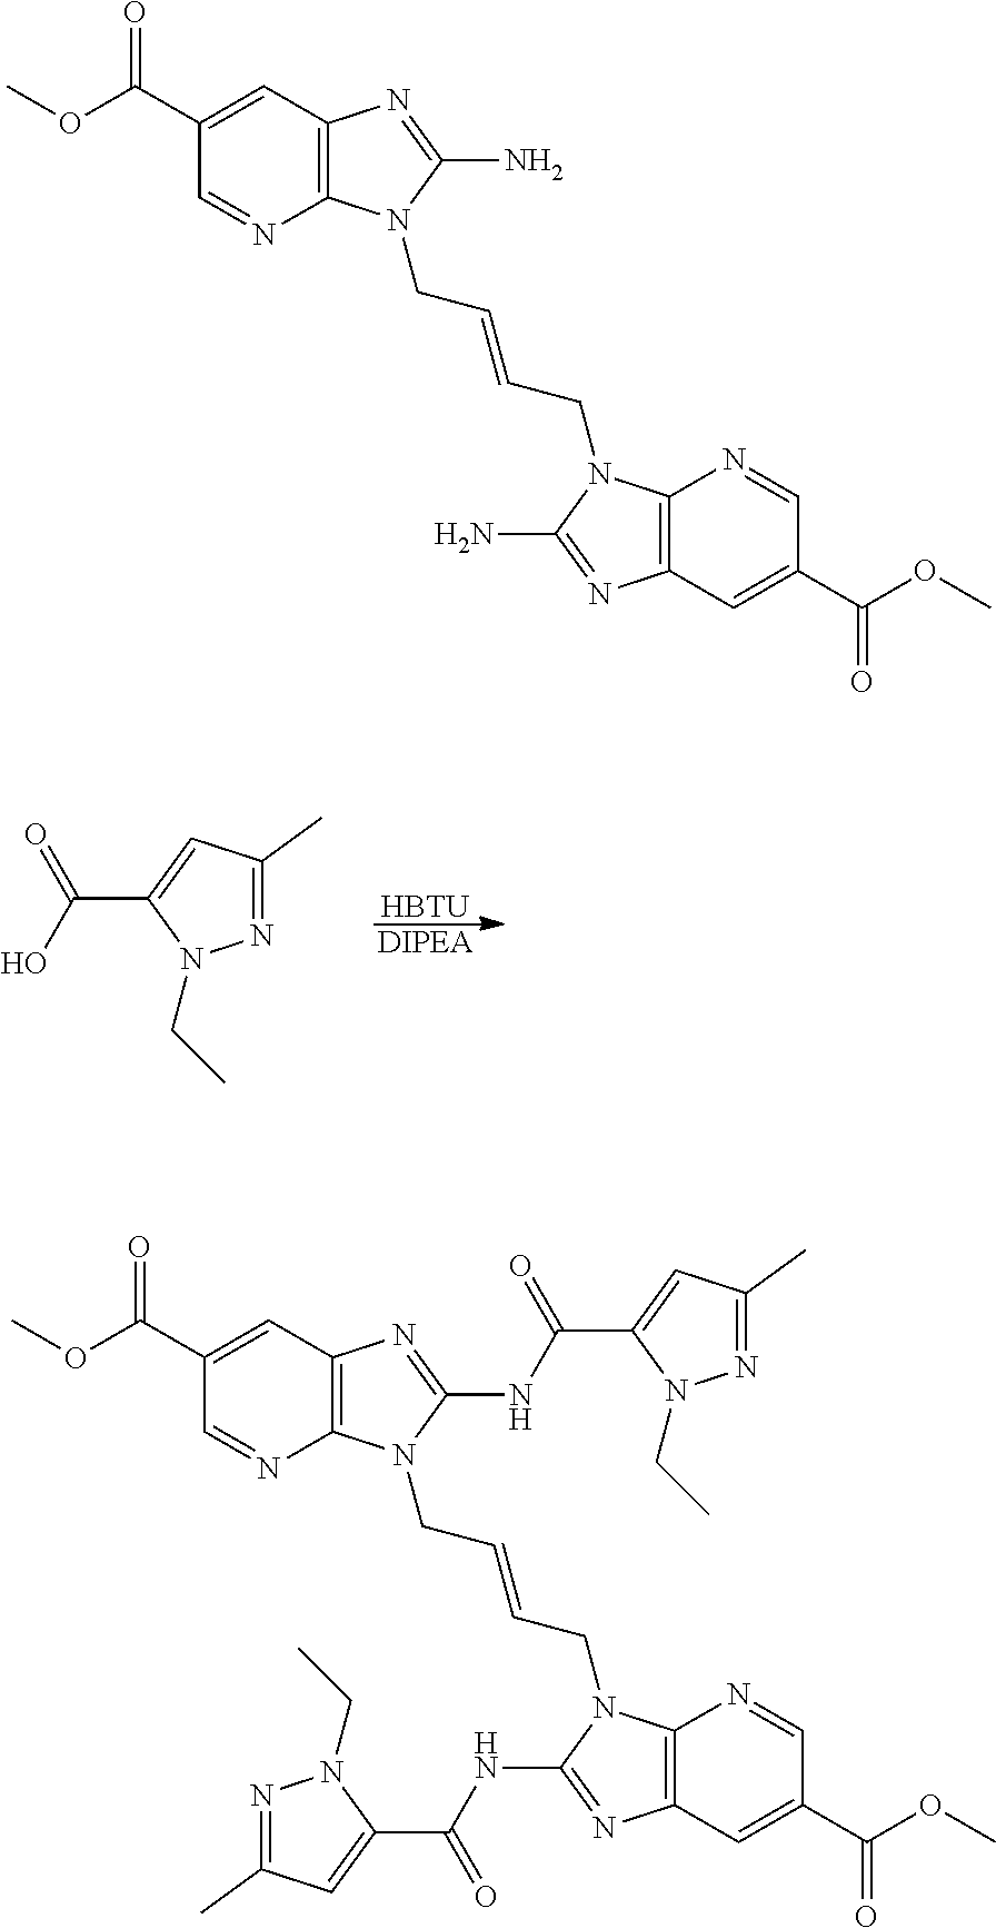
[HBTU].[DIPEA].N1=C(C)C=C(C(O)=O)N1CC.C1(C(OC)=O)=CC2=C(N=C1)N(CC=CCN1C3=C(C=C(C(OC)=O)C=N3)N=C1N)C(N)=N2.C1(C(OC)=O)=CC2=C(N=C1)N(CC=CCN1C3=C(C=C(C(OC)=O)C=N3)N=C1NC(C1=CC(C)=NN1CC)=O)C(NC(C1=CC(C)=NN1CC)=O)=N2
